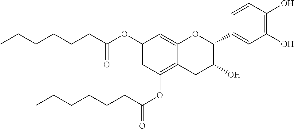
C1=C(OC(CCCCCC)=O)C=C2C(=C1OC(CCCCCC)=O)CC(O)C(C1=CC(O)=C(O)C=C1)O2
